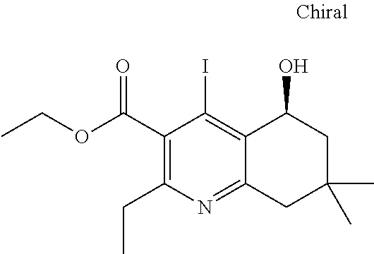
C1(C(OCC)=O)=C(CC)N=C2C(=C1I)C(O)CC(C)(C)C2
